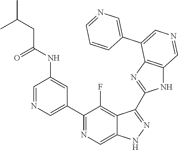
C1(C2=CN=CC(NC(CC(C)C)=O)=C2)=NC=C2C(=C1F)C(C1=NC3=C(N1)C=NC=C3C1=CN=CC=C1)=NN2
